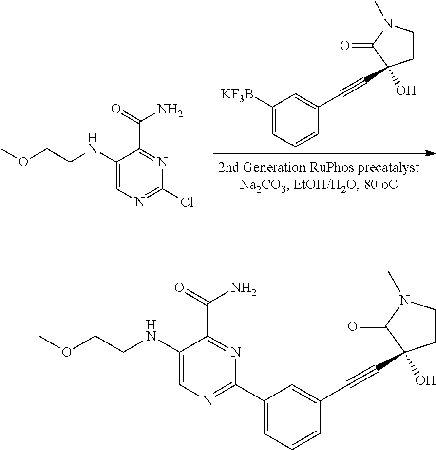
[KF3B]C1=CC=CC(C#CC2(O)CCN(C)C2=O)=C1.C1(NCCOC)=CN=C(Cl)N=C1C(N)=O.C1(NCCOC)=CN=C(C2=CC=CC(C#CC3(O)CCN(C)C3=O)=C2)N=C1C(N)=O
